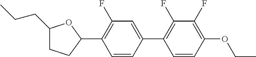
C1(CCC)CCC(C2=C(F)C=C(C3=C(F)C(F)=C(OCC)C=C3)C=C2)O1
